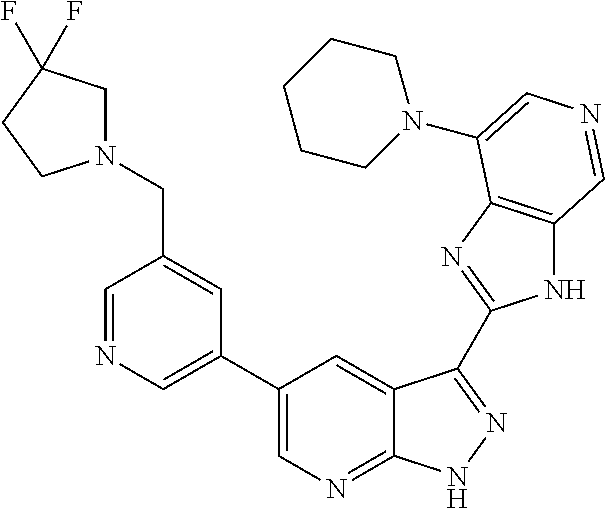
C1(C2=CN=CC(CN3CC(F)(F)CC3)=C2)=CN=C2C(=C1)C(C1=NC3=C(N1)C=NC=C3N1CCCCC1)=NN2
